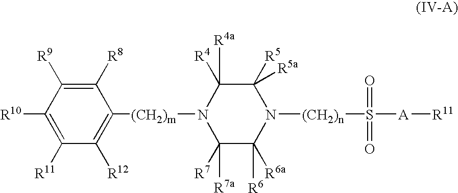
C1([R4a])([R4])N([(CH2)m]C2=C([R12])C([R11])=C([R10])C([R9])=C2[R8])C([R7])([R7a])C([R6])([R6a])N([(CH2)n]S(=O)(=O)[A][R11])C1([R5a])[R5]
